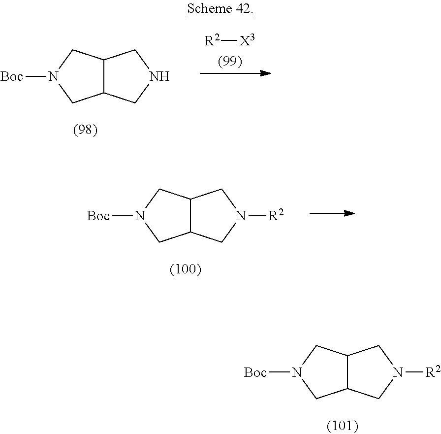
C12C(CN([R2])C1)CN([Boc])C2.C12C(CNC1)CN([Boc])C2.[R2][X3].C12C(CN([R2])C1)CN([Boc])C2
